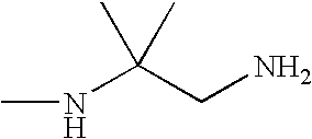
CNC(CN)(C)C
